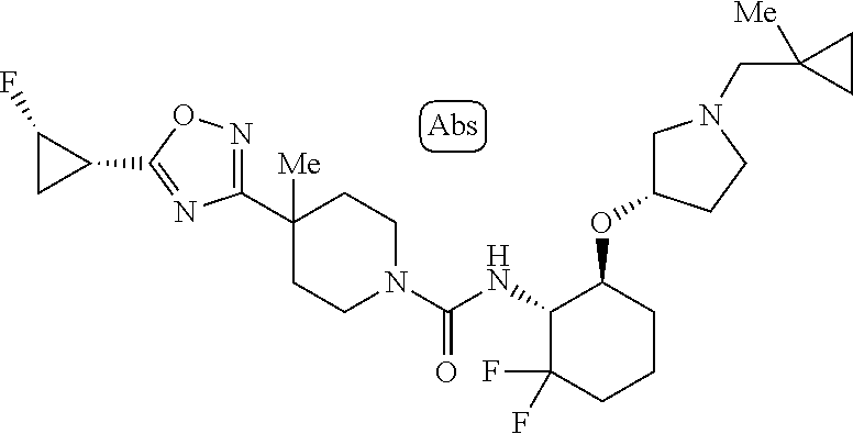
C1(C2([Me])CCN(C(NC3C(F)(F)CCCC3OC3CN(CC4([Me])CC4)CC3)=O)CC2)=NOC(C2CC2F)=N1
